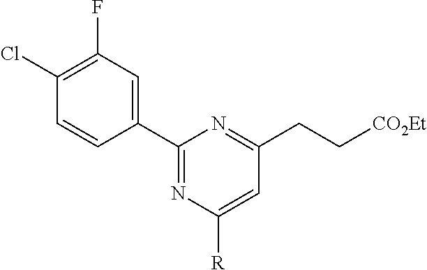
C1(C2=CC(F)=C(Cl)C=C2)=NC([R])=CC(CC[CO2Et])=N1
